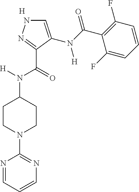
C1=C(N(C(C2=C(F)C=CC=C2F)=O)[H])C(C(=O)N([H])C2CCN(C3=NC=CC=N3)CC2)=NN1.[H]
